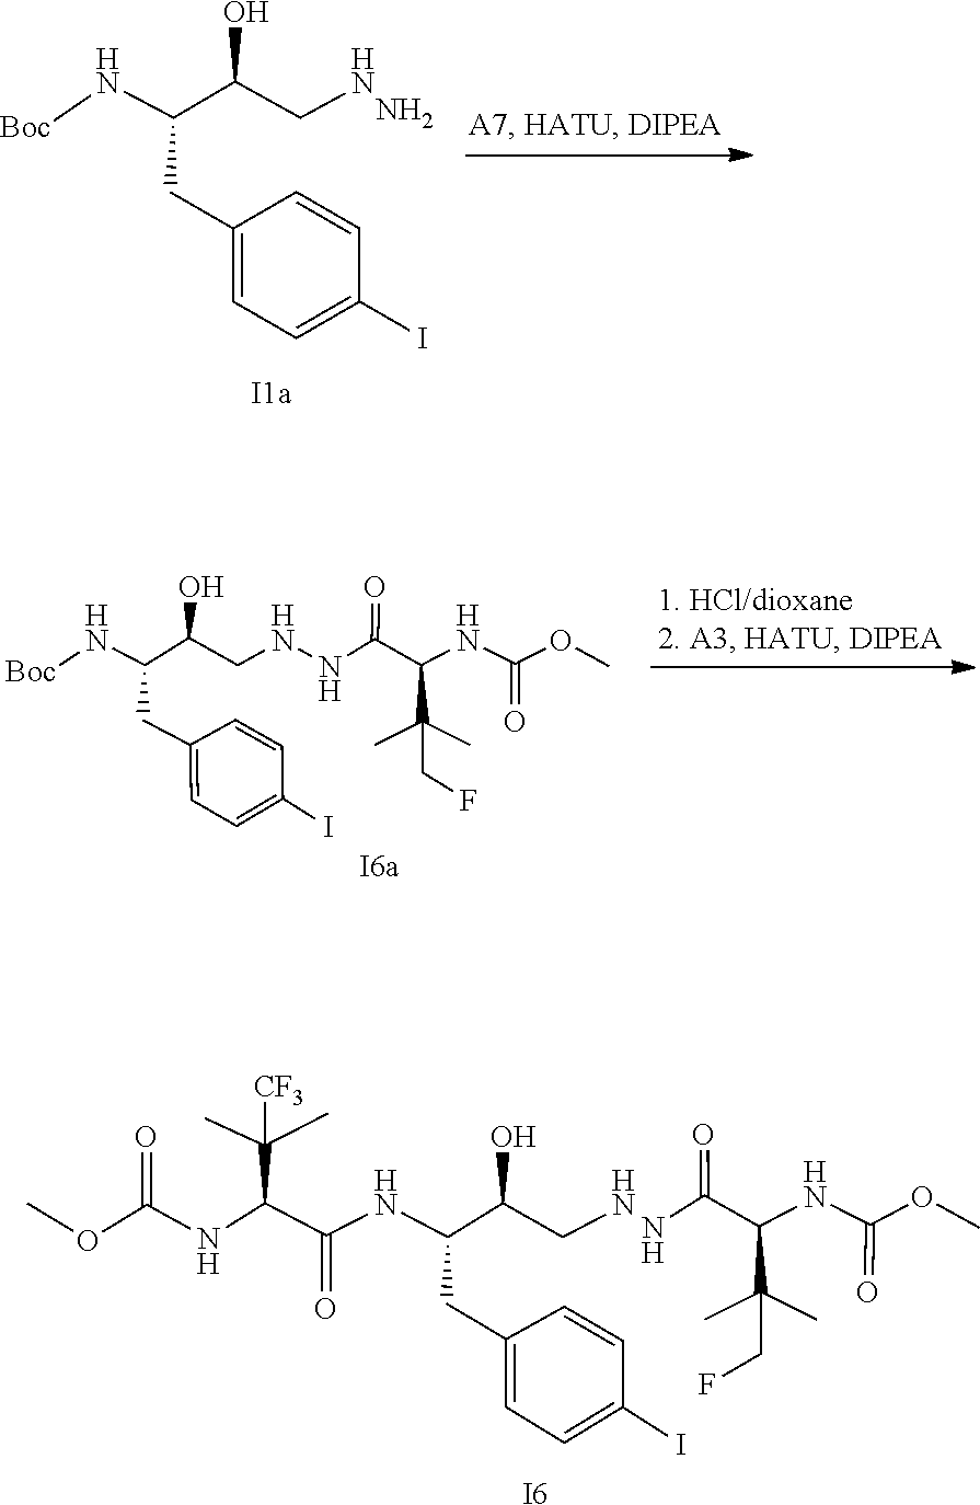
C1(CC(N[Boc])C(O)CN)=CC=C(I)C=C1.N.C1(CC(N[Boc])C(O)CNNC(C(C(C)(CF)C)NC(=O)OC)=O)=CC=C(I)C=C1.C1(CC(C(CN)O)NC(C(NC(=O)OC)C(C)(C)[CF3])=O)=CC=C(I)C=C1.C(CF)(C)(C(C(N)=O)NC(=O)OC)C.[I6]
